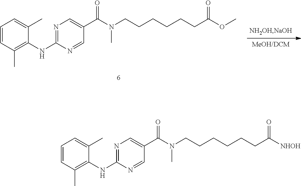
N1=C(NC2=C(C)C=CC=C2C)N=CC(C(N(CCCCCCC(OC)=O)C)=O)=C1.N1=C(NC2=C(C)C=CC=C2C)N=CC(C(N(CCCCCCC([NHOH])=O)C)=O)=C1
